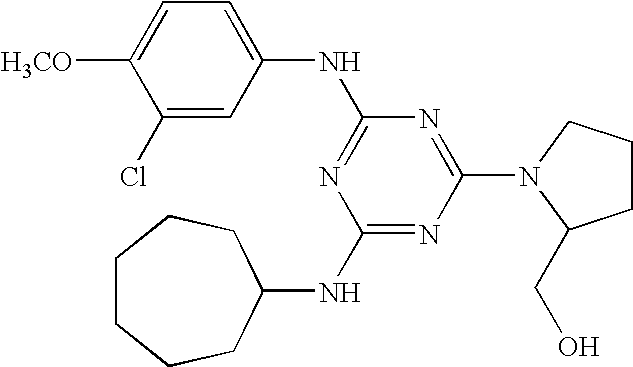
C1(Cl)=CC(NC2=NC(NC3CCCCCC3)=NC(N3CCCC3CO)=N2)=CC=C1[H3CO]
